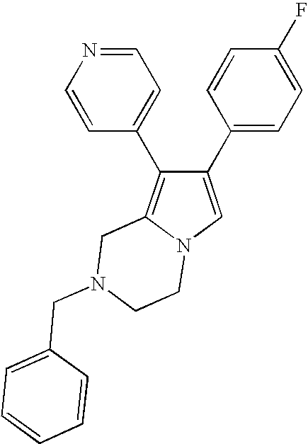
C1(C2=CC=C(F)C=C2)=CN2C(=C1C1=CC=NC=C1)CN(CC1=CC=CC=C1)CC2
